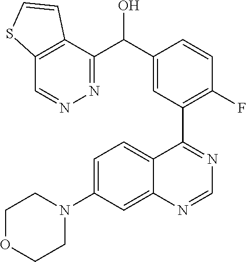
C1=C(N2CCOCC2)C=C2C(=C1)C(C1=C(F)C=CC(C(C3=NN=CC4=C3C=CS4)O)=C1)=NC=N2
